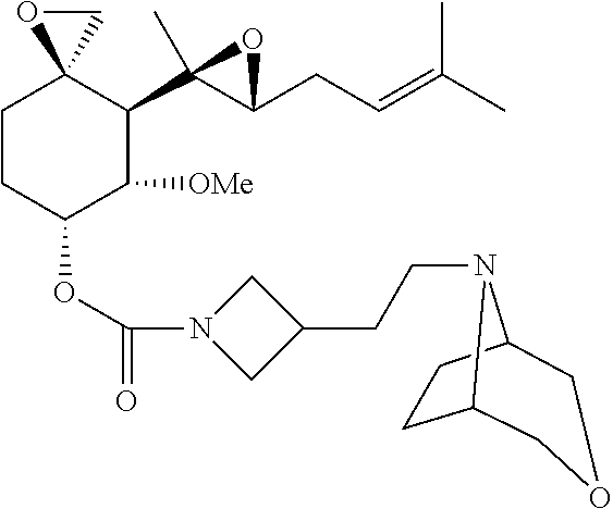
C1CC(OC(=O)N2CC(CCN3C4CCC3COC4)C2)C([OMe])C(C2(C)C(CC=C(C)C)O2)C12CO2
